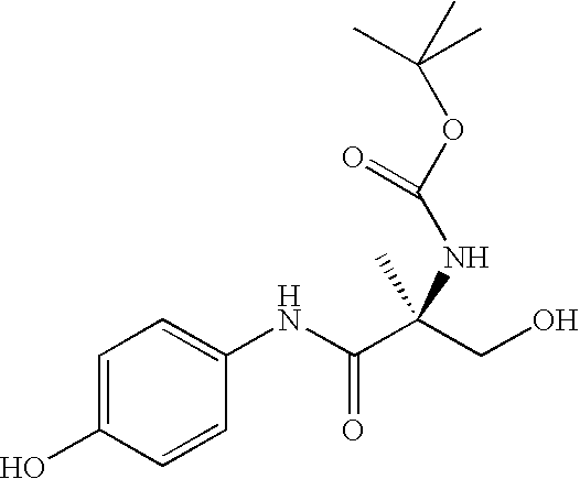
C1(NC(C(CO)(NC(OC(C)(C)C)=O)C)=O)=CC=C(O)C=C1
